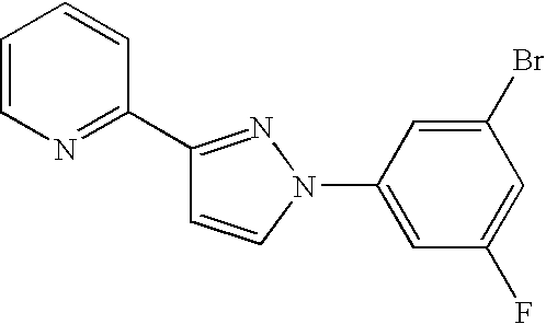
C1(C2=NC=CC=C2)=NN(C2=CC(F)=CC(Br)=C2)C=C1
